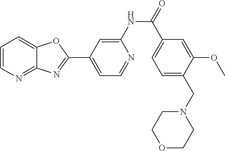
C1=C(NC(=O)C2=CC=C(CN3CCOCC3)C(OC)=C2)N=CC=C1C1=NC2=NC=CC=C2O1
